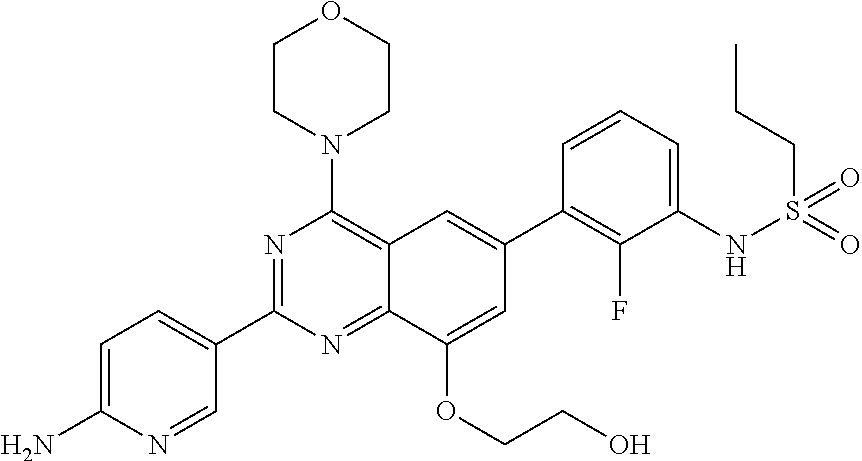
C1=C(N)N=CC(C2=NC(N3CCOCC3)=C3C(=N2)C(OCCO)=CC(C2=C(F)C(NS(CCC)(=O)=O)=CC=C2)=C3)=C1
